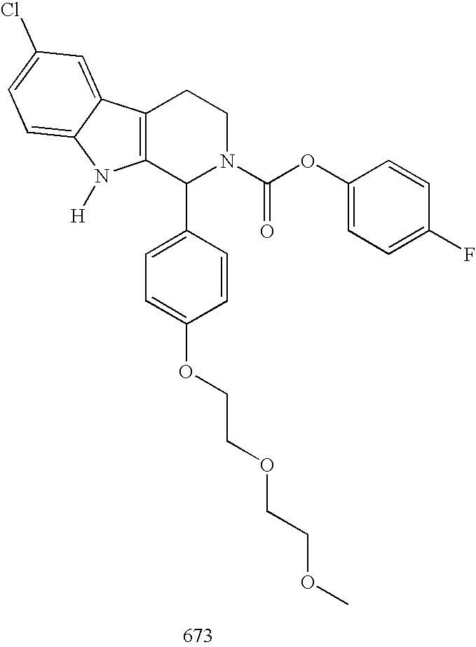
C12=C(C(C3=CC=C(OCCOCCOC)C=C3)N(C(OC3=CC=C(F)C=C3)=O)CC1)N([H])C1=CC=C(Cl)C=C21
